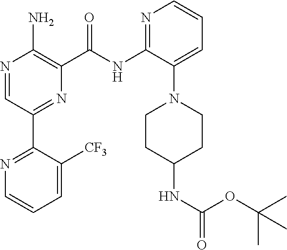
N1=C(NC(=O)C2=C(N)N=CC(C3=NC=CC=C3[CF3])=N2)C(N2CCC(NC(=O)OC(C)(C)C)CC2)=CC=C1
